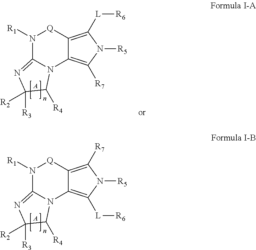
N1([R1])C2=NC([R2])([R3])C([R4])N2C2=C([L][R6])N([R5])C([R7])=C2[Q]1.[A].N1([R1])C2=NC([R2])([R3])C([R4])N2C2=C([R7])N([R5])C([L][R6])=C2[Q]1.[A]
